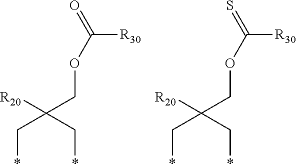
*CC(C*)([R20])COC([R30])=O.*CC(C*)([R20])COC([R30])=S
